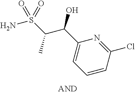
C1(C(O)C(S(N)(=O)=O)C)=CC=CC(Cl)=N1
